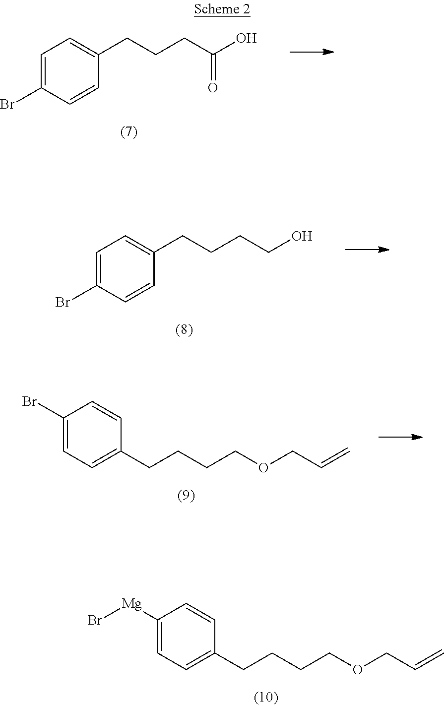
C1=CC(CCCCOCC=C)=CC=C1[Mg]Br.C1=CC(CCCC(O)=O)=CC=C1Br.C1=CC(CCCCO)=CC=C1Br.C1=CC(CCCCOCC=C)=CC=C1Br
